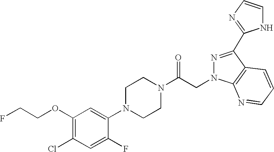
C1(OCCF)=C(Cl)C=C(F)C(N2CCN(C(CN3C4=C(C(C5=NC=CN5)=N3)C=CC=N4)=O)CC2)=C1
